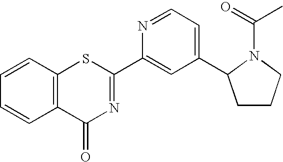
C1=CC2=C(C=C1)C(=O)N=C(C1=CC(C3CCCN3C(C)=O)=CC=N1)S2
